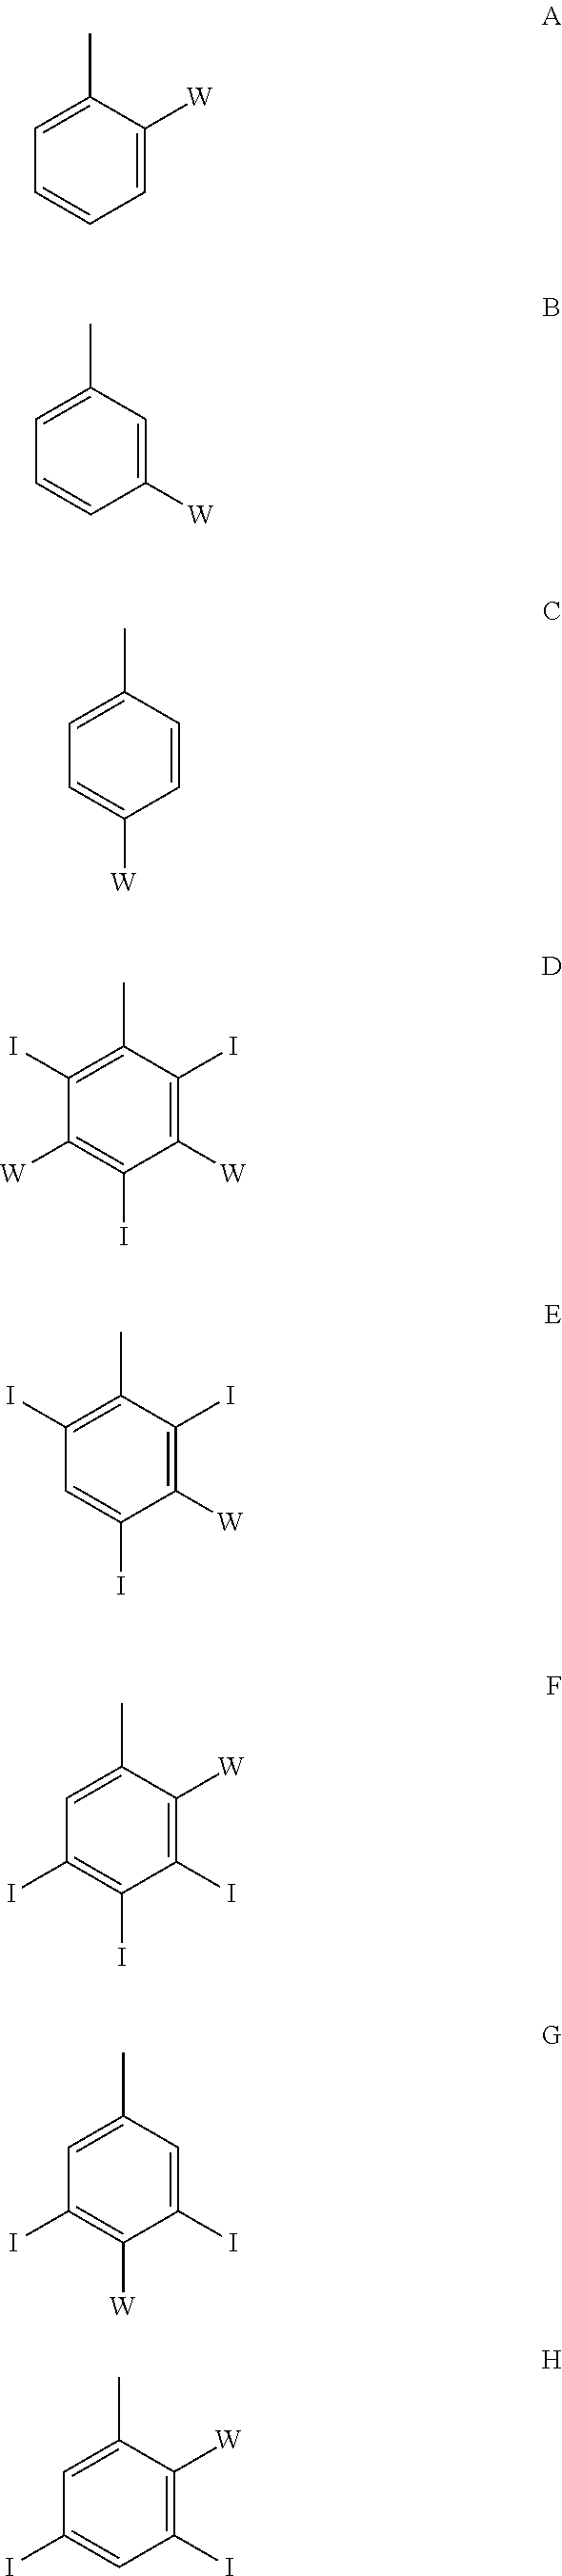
C1=C(C)C([W])=CC=C1.C1=C(C)C=C([W])C=C1.C1=C(C)C=CC([W])=C1.C1(I)=C(C)C(I)=C([W])C(I)=C1[W].C1(I)=C(C)C(I)=C([W])C(I)=C1.C1=C(C)C([W])=C(I)C(I)=C1I.C1=C(C)C=C(I)C([W])=C1I.C1=C(C)C([W])=C(I)C=C1I
